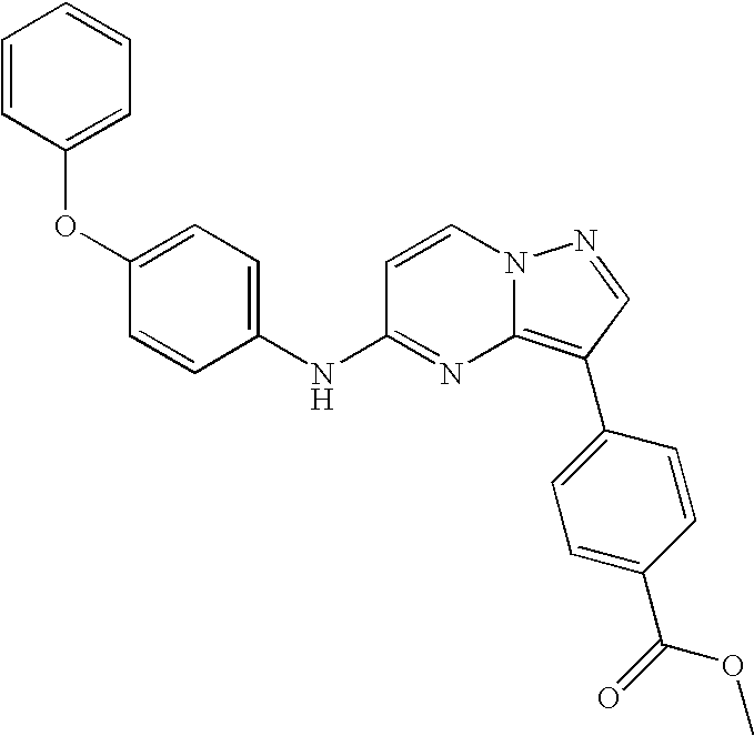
O(C1=CC=CC=C1)C1=CC=C(NC2=NC3=C(C4=CC=C(C(=O)OC)C=C4)C=NN3C=C2)C=C1
